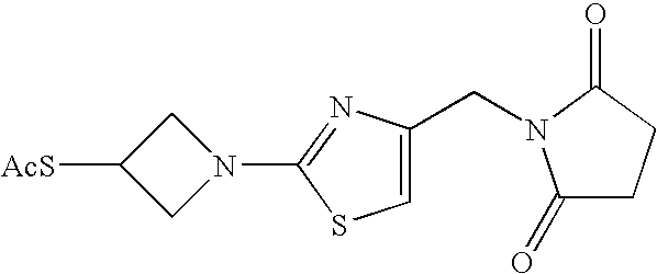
[AcS]C1CN(C2=NC(CN3C(=O)CCC3=O)=CS2)C1
